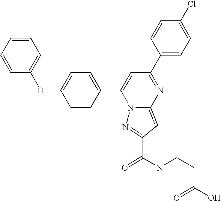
C1=CC(C2=CC(C3=CC=C(Cl)C=C3)=NC3=CC(C(=O)NCCC(O)=O)=NN23)=CC=C1OC1=CC=CC=C1
